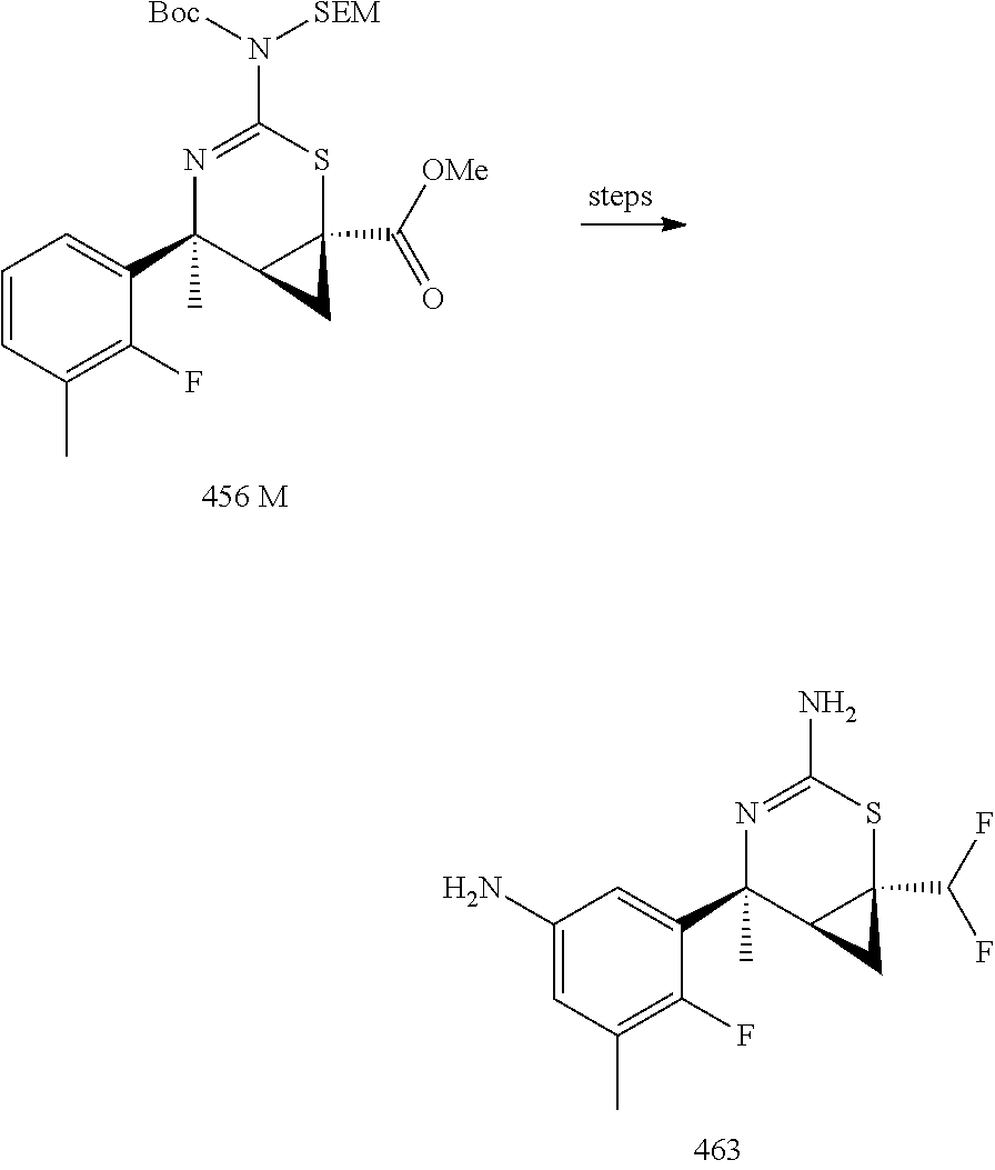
C1=CC(C)=C(F)C(C2(C)C3C(C([OMe])=O)(SC(N([SEM])[Boc])=N2)C3)=C1.C1(N)=CC(C)=C(F)C(C2(C)C3C(C(F)F)(SC(N)=N2)C3)=C1
